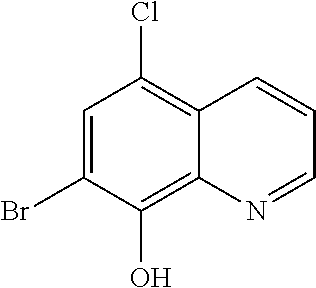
C12=C(Cl)C=C(Br)C(O)=C1N=CC=C2
